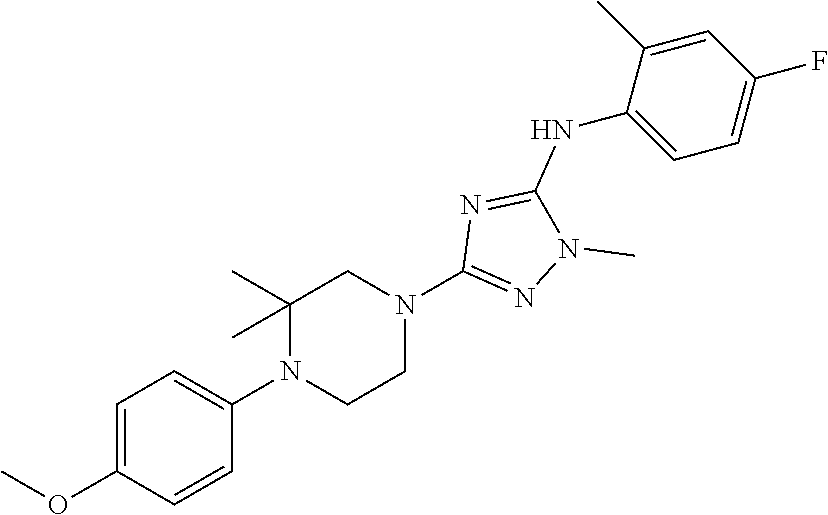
C1C(C)(C)N(C2=CC=C(OC)C=C2)CCN1C1=NN(C)C(NC2=CC=C(F)C=C2C)=N1
